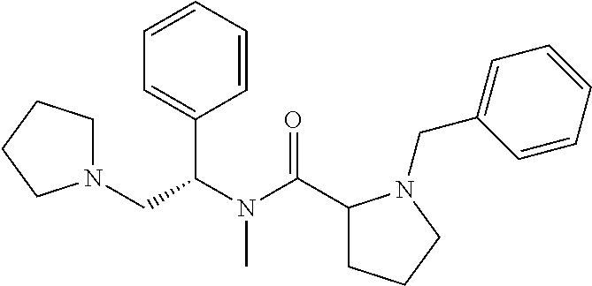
N1(CC(N(C(C2CCCN2CC2=CC=CC=C2)=O)C)C2=CC=CC=C2)CCCC1
